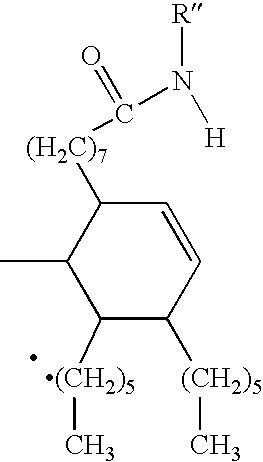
C1([(CH2)5]C)C([(CH2)5]C)C=CC([(H2C)7]C(=O)N([R])[H])C1C
